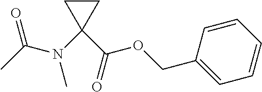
N(C1(C(OCC2=CC=CC=C2)=O)CC1)(C)C(C)=O
